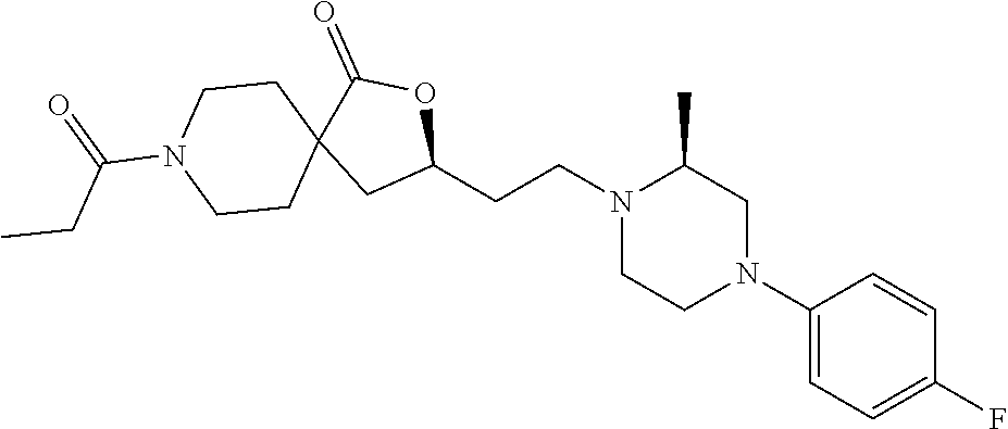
C1(N2CC(C)N(CCC3OC(=O)C4(C3)CCN(C(=O)CC)CC4)CC2)=CC=C(F)C=C1
